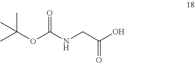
C(OC(C)(C)C)(=O)NCC(=O)O
